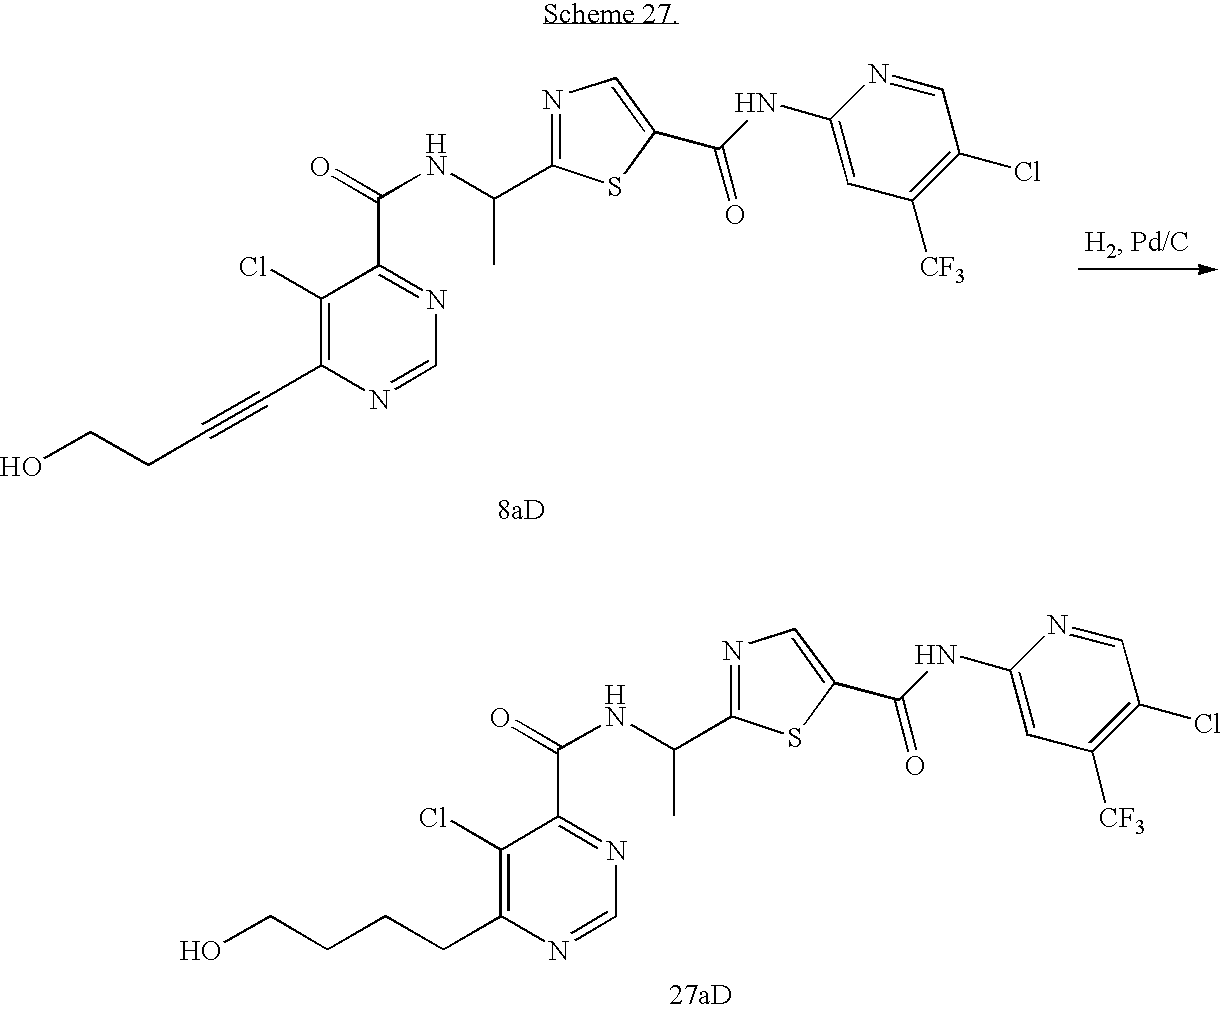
C1=NC(NC(C2=CN=C(C(NC(=O)C3=NC=NC(CCCCO)=C3Cl)C)S2)=O)=CC([CF3])=C1Cl.C1=NC(NC(C2=CN=C(C(NC(=O)C3=NC=NC(C#CCCO)=C3Cl)C)S2)=O)=CC([CF3])=C1Cl
